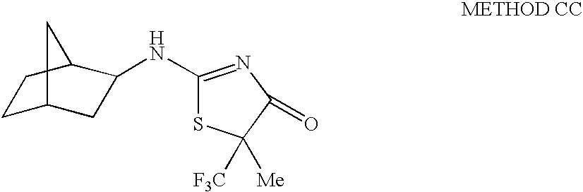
C1C2CC(NC3=NC(=O)C([F3C])([Me])S3)C(C1)C2
